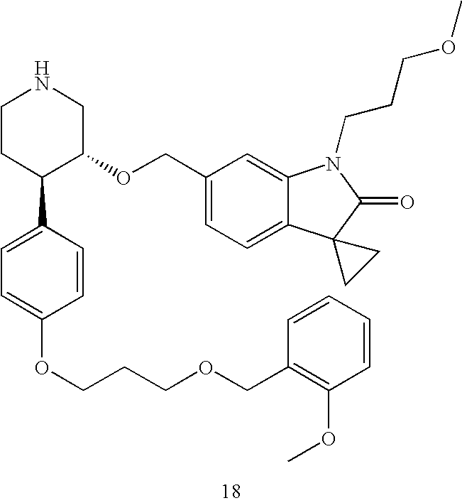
C1CC(C2=CC=C(OCCCOCC3=C(OC)C=CC=C3)C=C2)C(OCC2=CC=C3C(=C2)N(CCCOC)C(=O)C32CC2)CN1
